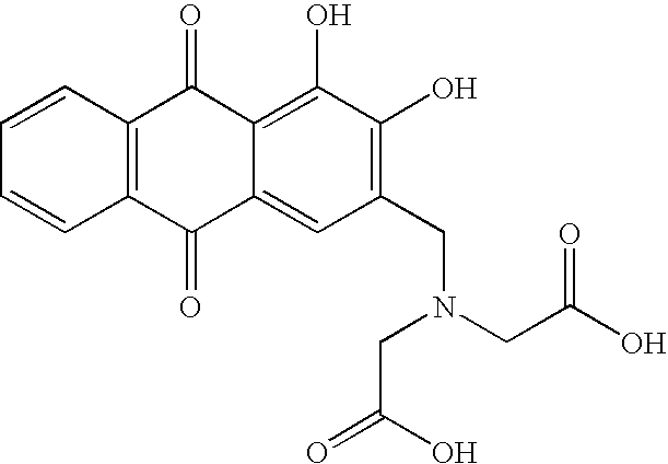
C1=CC2=C(C=C1)C(=O)C1=CC(CN(CC(O)=O)CC(O)=O)=C(O)C(O)=C1C2=O
